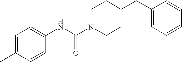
C1(CC2CCN(C(NC3=CC=C(C)C=C3)=O)CC2)=CC=CC=C1
